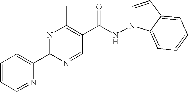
C1=CC=NC(C2=NC(C)=C(C(NN3C=CC4=CC=CC=C34)=O)C=N2)=C1
